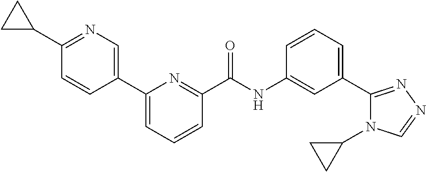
C1(C2CC2)=NC=C(C2=CC=CC(C(=O)NC3=CC(C4=NN=CN4C4CC4)=CC=C3)=N2)C=C1
